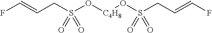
C(CS(O[C4H8]OS(CC=CF)(=O)=O)(=O)=O)=CF
